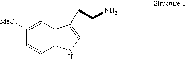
C1([MeO])=CC2=C(C=C1)NC=C2CCN
